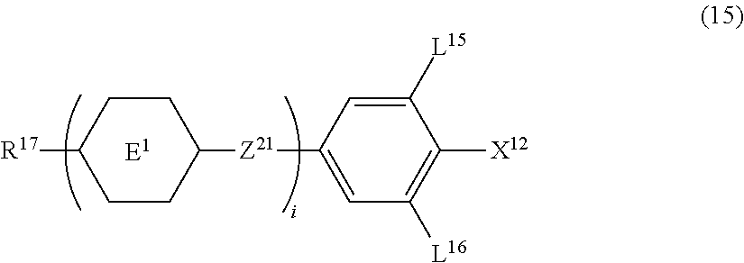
C1([Z21]C2=CC([L16])=C([X12])C([L15])=C2)CCC([R17])CC1
